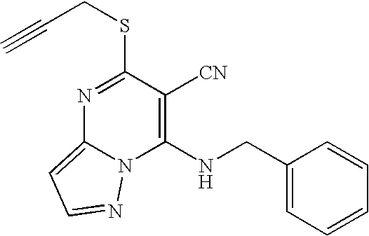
N1=C(SCC#C)C([CN])=C(NCC2=CC=CC=C2)N2C1=CC=N2
